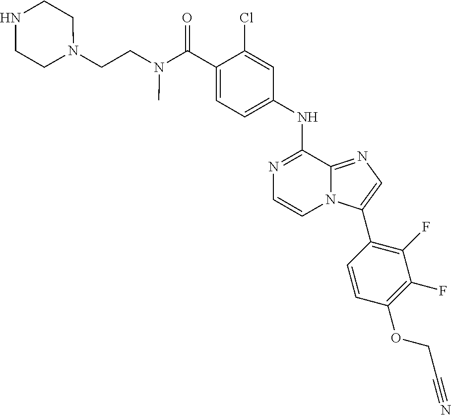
N1=C(NC2=CC=C(C(N(CCN3CCNCC3)C)=O)C(Cl)=C2)C2=NC=C(C3=C(F)C(F)=C(OCC#N)C=C3)N2C=C1
